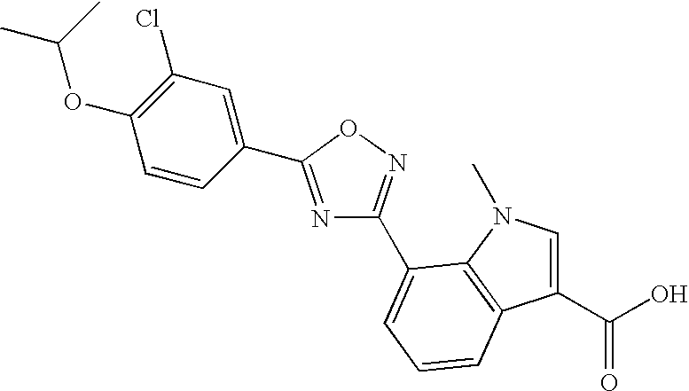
C1(C2=NC(C3=CC=CC4=C3N(C)C=C4C(=O)O)=NO2)=CC(Cl)=C(OC(C)C)C=C1
